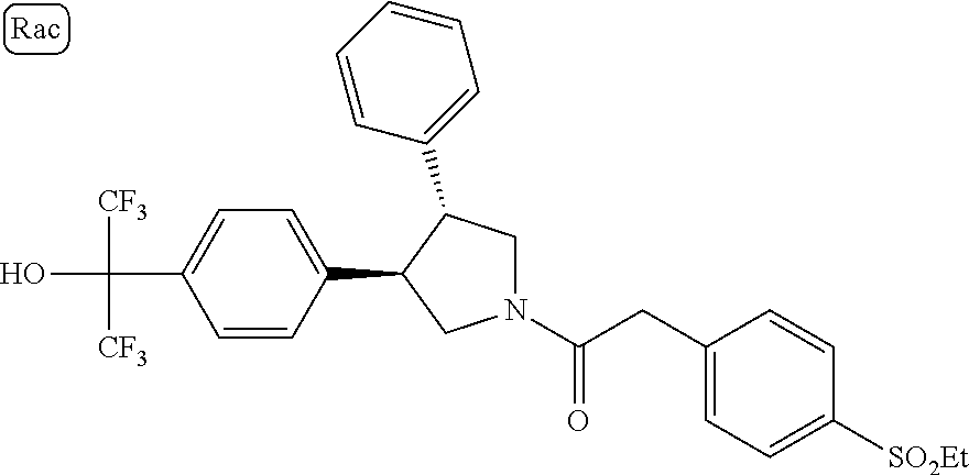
C(C1=CC=C(C2CN(C(CC3=CC=C([SO2Et])C=C3)=O)CC2C2=CC=CC=C2)C=C1)(O)([CF3])[CF3]
